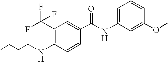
C1(C(F)(F)F)=C(NCCCC)C=CC(C(NC2=CC=CC(OC)=C2)=O)=C1
